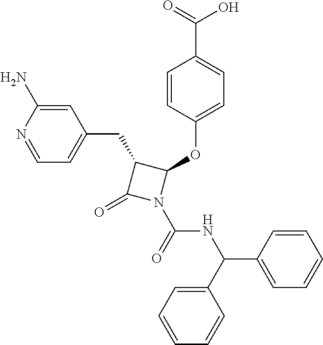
C1(CC2=CC=NC(N)=C2)C(=O)N(C(=O)NC(C2=CC=CC=C2)C2=CC=CC=C2)C1OC1=CC=C(C(O)=O)C=C1
